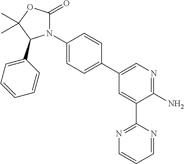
N1(C2=CC=C(C3=CN=C(N)C(C4=NC=CC=N4)=C3)C=C2)C(=O)OC(C)(C)C1C1=CC=CC=C1
